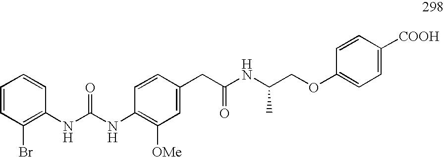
O(CC(NC(CC1=CC([OMe])=C(NC(=O)NC2=C(Br)C=CC=C2)C=C1)=O)C)C1=CC=C([COOH])C=C1
